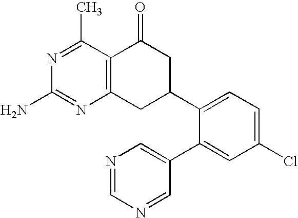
C12=C(CC(C3=CC=C(Cl)C=C3C3=CN=CN=C3)CC1=O)N=C(N)N=C2C
